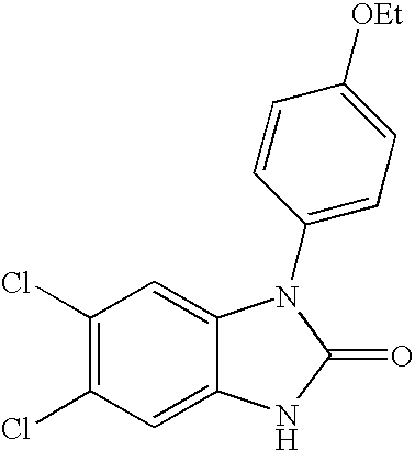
C1(Cl)=C(Cl)C=C2C(=C1)N(C1=CC=C([OEt])C=C1)C(=O)N2
